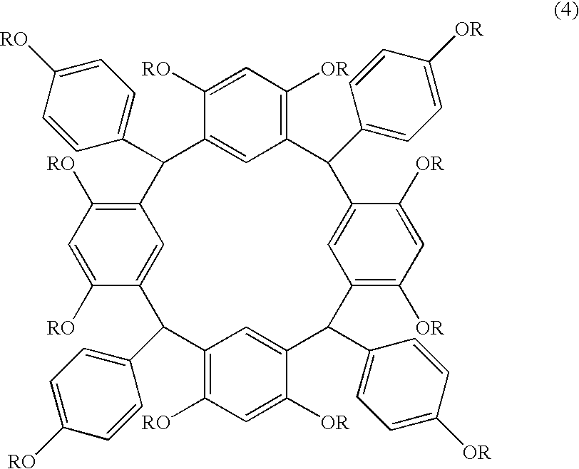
C12=C([OR])C=C([RO])C(=C1)C(C1=CC=C([RO])C=C1)C1=C([RO])C=C([RO])C(=C1)C(C1=CC=C([RO])C=C1)C1=C([RO])C=C([OR])C(=C1)C(C1=CC=C([OR])C=C1)C1=C([OR])C=C([OR])C(=C1)C2C1=CC=C([OR])C=C1
